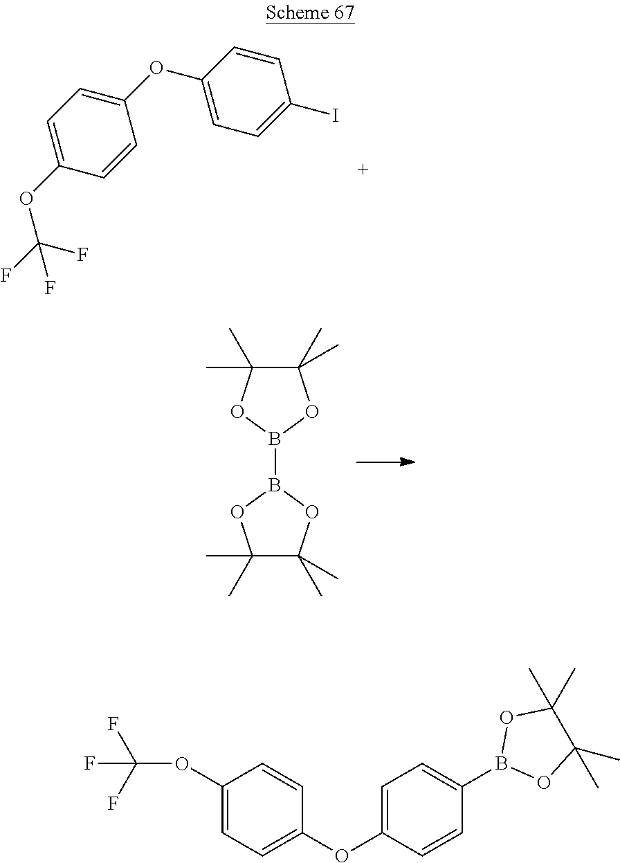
O(C1=CC=C(I)C=C1)C1=CC=C(OC(F)(F)F)C=C1.B1(B2OC(C)(C)C(C)(C)O2)OC(C)(C)C(C)(C)O1.O(C1=CC=C(B2OC(C)(C)C(C)(C)O2)C=C1)C1=CC=C(OC(F)(F)F)C=C1
